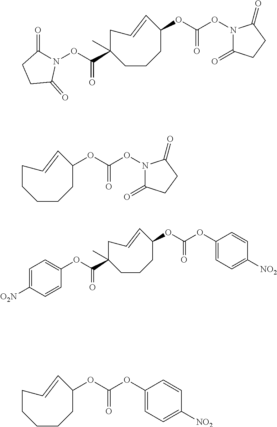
C1CCC(OC(=O)ON2C(=O)CCC2=O)C=CCC1(C)C(ON1C(=O)CCC1=O)=O.C1CCC(OC(=O)ON2C(=O)CCC2=O)C=CCC1.C1CCC(OC(=O)OC2=CC=C([NO2])C=C2)C=CCC1(C)C(OC1=CC=C([O2N])C=C1)=O.C1CCC(OC(=O)OC2=CC=C([NO2])C=C2)C=CCC1
